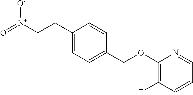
O=[N+](CCC1=CC=C(COC2=C(F)C=CC=N2)C=C1)[O-]
